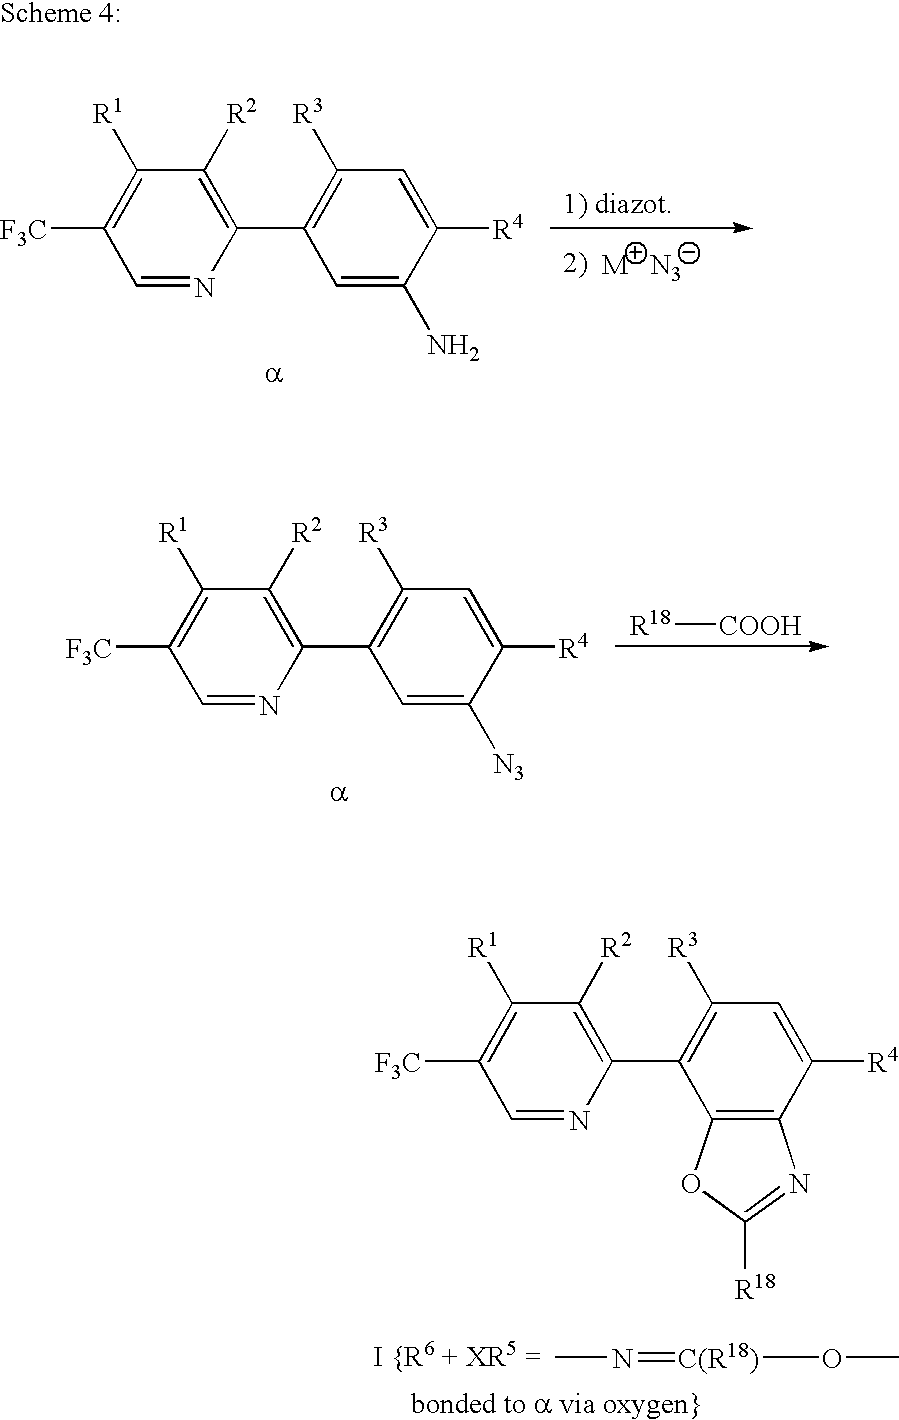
C1([R2])=C(C2=C([R3])C=C([R4])C3=C2OC([R18])=N3)N=CC([F3C])=C1[R1].CN=[C(R18)]OC.C1([R2])=C(C2=C([R3])C=C([R4])C(N)=C2)N=CC([F3C])=C1[R1].C1([R2])=C(C2=C([R3])C=C([R4])C([N3])=C2)N=CC([F3C])=C1[R1].[R18][COOH]
